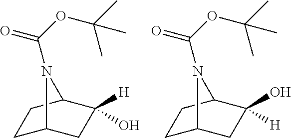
C1C2CC(O)([H])C(C1)N2C(=O)OC(C)(C)C.C1C2CC(O)([H])C(C1)N2C(=O)OC(C)(C)C
